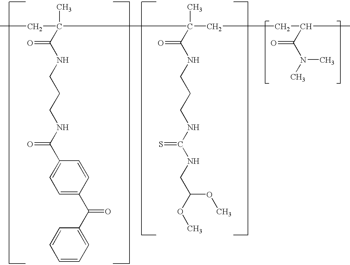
CC(CC)(C(NCCCNC(C1=CC=C(C(C2=CC=CC=C2)=O)C=C1)=O)=O)C(C)(CCC(C(N(C)C)=O)C)C(NCCCNC(NCC(OC)OC)=S)=O
